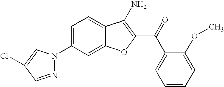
C1(N2N=CC(Cl)=C2)=CC=C2C(=C1)OC(C(C1=CC=CC=C1OC)=O)=C2N
